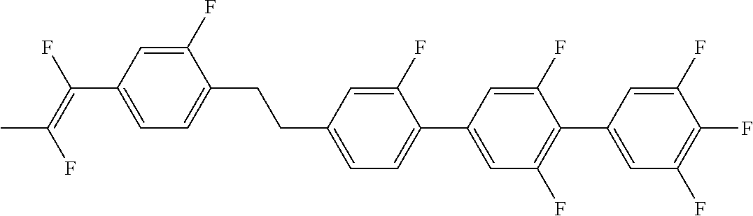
C(C1=CC=C(C2=CC(F)=C(C3=CC(F)=C(F)C(F)=C3)C(F)=C2)C(F)=C1)CC1=CC=C(C(=C(F)C)F)C=C1F
